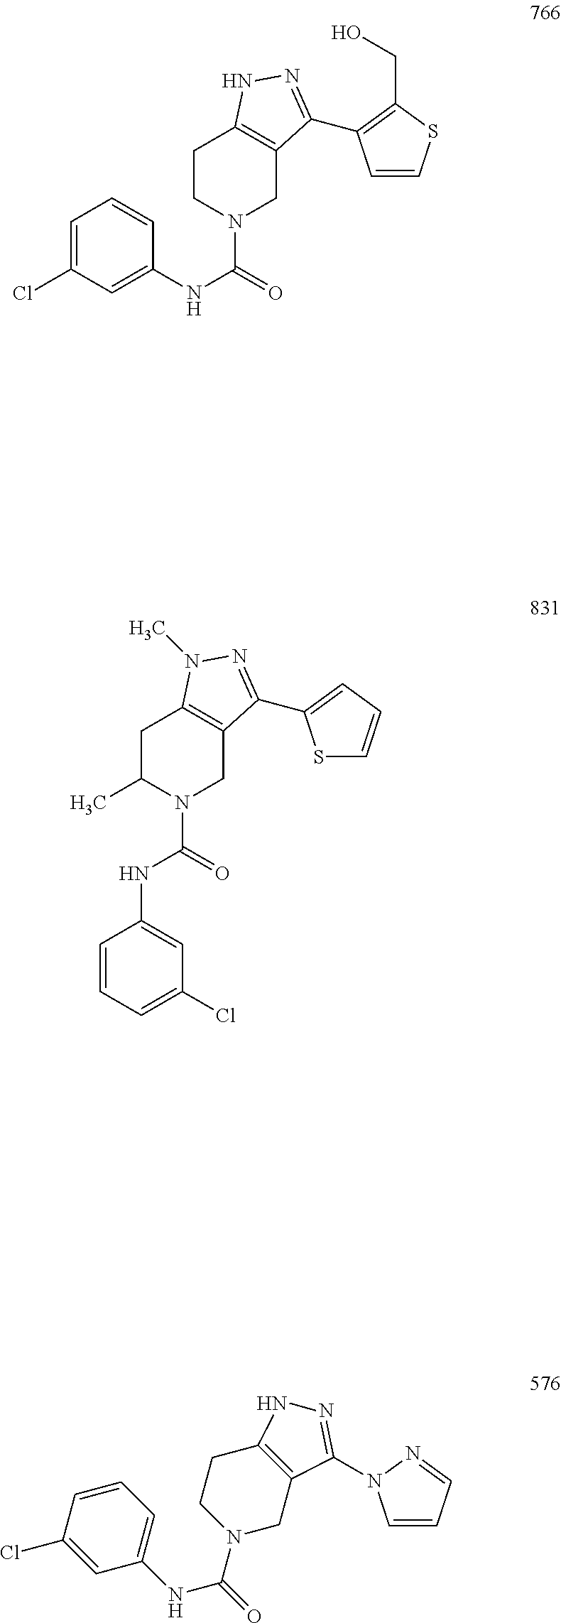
C1=C(Cl)C=C(NC(=O)N2CC3=C(CC2)NN=C3C2=C(CO)SC=C2)C=C1.C1=CC=C(Cl)C=C1NC(N1CC2=C(CC1C)N(C)N=C2C1=CC=CS1)=O.C1=CC=C(NC(=O)N2CC3=C(CC2)NN=C3N2C=CC=N2)C=C1Cl
